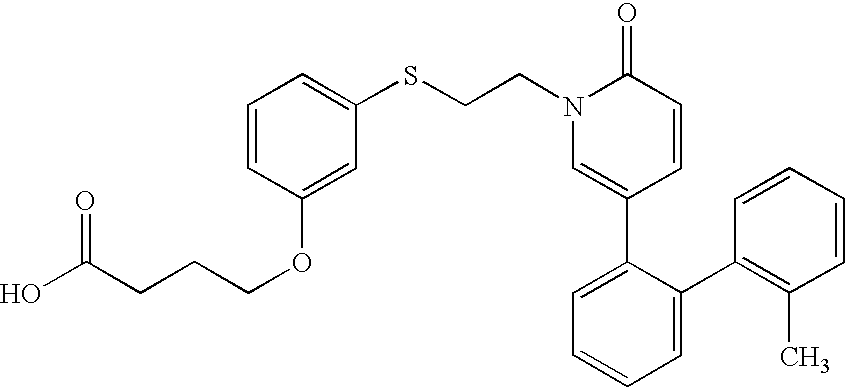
C(CN1C=C(C2=CC=CC=C2C2=C(C)C=CC=C2)C=CC1=O)SC1=CC=CC(OCCCC(O)=O)=C1
